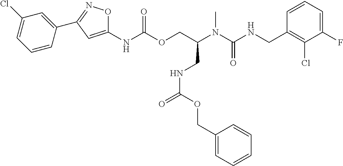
C1=CC(CNC(N(C)C(COC(NC2=CC(C3=CC(Cl)=CC=C3)=NO2)=O)CNC(=O)OCC2=CC=CC=C2)=O)=C(Cl)C(F)=C1
